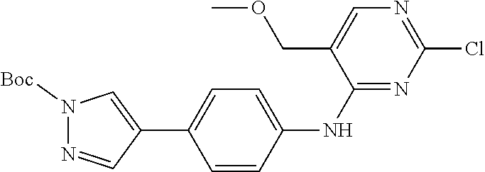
N1=CC(C2=CC=C(NC3=NC(Cl)=NC=C3COC)C=C2)=CN1[Boc]
